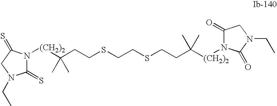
C1(=S)N([(CH2)2]C(CCSCCSCCC([(CH2)2]N2C(=O)CN(CC)C2=O)(C)C)(C)C)C(=S)CN1CC
